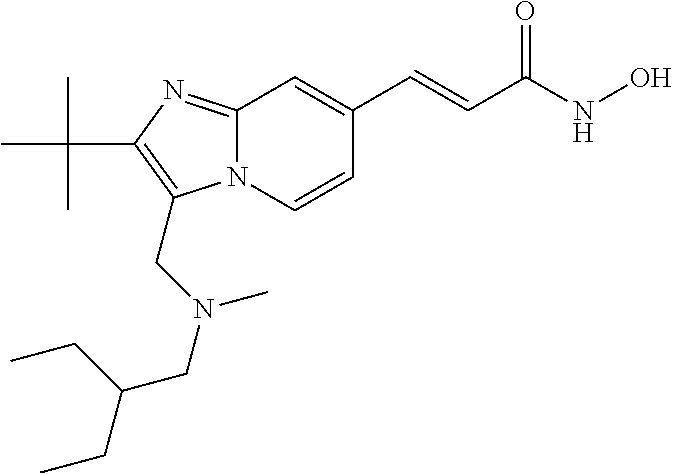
N12C(=NC(C(C)(C)C)=C1CN(CC(CC)CC)C)C=C(C=CC(NO)=O)C=C2
